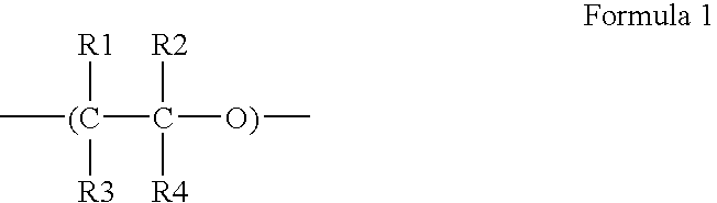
C[(C](C([O)]C)([R2])[R4])([R1])[R3]
